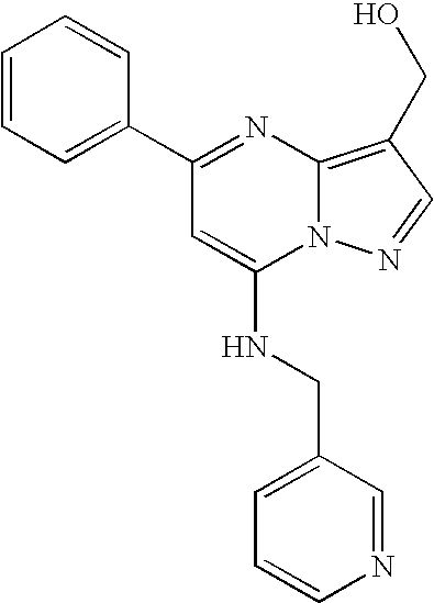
C1=CC=C(C2=NC3=C(CO)C=NN3C(NCC3=CC=CN=C3)=C2)C=C1
